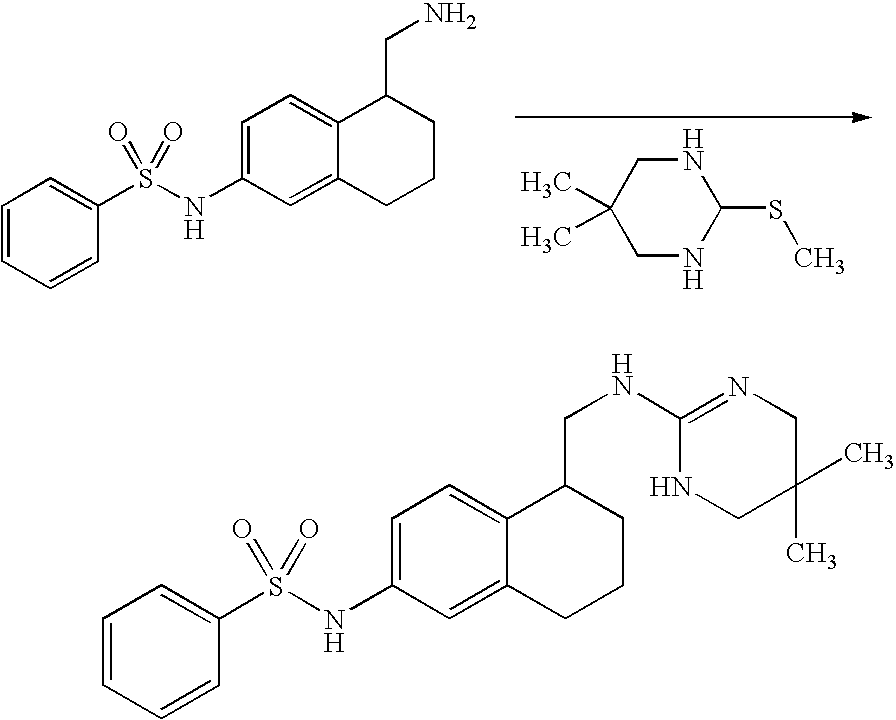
C1=C2C(=CC(NS(C3=CC=CC=C3)(=O)=O)=C1)CCCC2CNC1=NCC(C)(C)CN1.C1=C2C(=CC(NS(C3=CC=CC=C3)(=O)=O)=C1)CCCC2CN.C1(C)(C)CNC(SC)NC1
